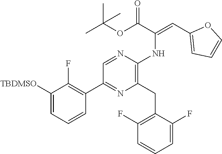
C1([TBDMSO])=CC=CC(C2=NC(CC3=C(F)C=CC=C3F)=C(NC(C(OC(C)(C)C)=O)=CC3=CC=CO3)N=C2)=C1F
